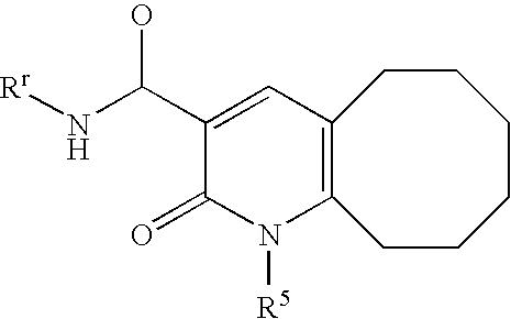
C12=C(CCCCCC1)N([R5])C(=O)C(C(N[Rr])O)=C2
